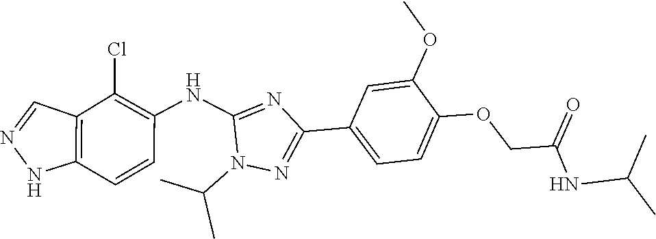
C12=C(C(Cl)=C(NC3=NC(C4=CC=C(OCC(NC(C)C)=O)C(OC)=C4)=NN3C(C)C)C=C1)C=NN2
